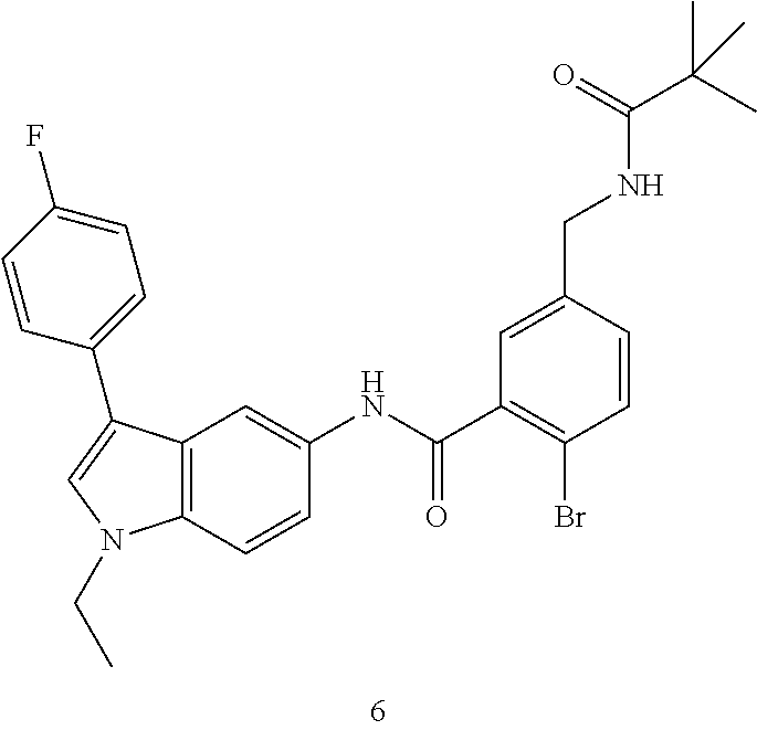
C1=C(CNC(C(C)(C)C)=O)C=CC(Br)=C1C(NC1=CC2=C(C=C1)N(CC)C=C2C1=CC=C(F)C=C1)=O
